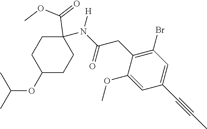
C1(OC)=CC(C#CC)=CC(Br)=C1CC(N([H])C1(C(=O)OC)CCC(OC(C)C)CC1)=O
